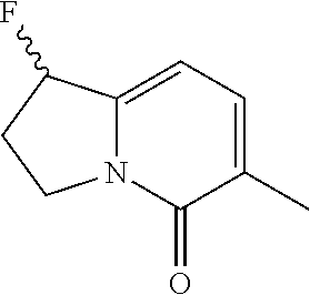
C12=CC=C(C)C(=O)N1CCC2F
